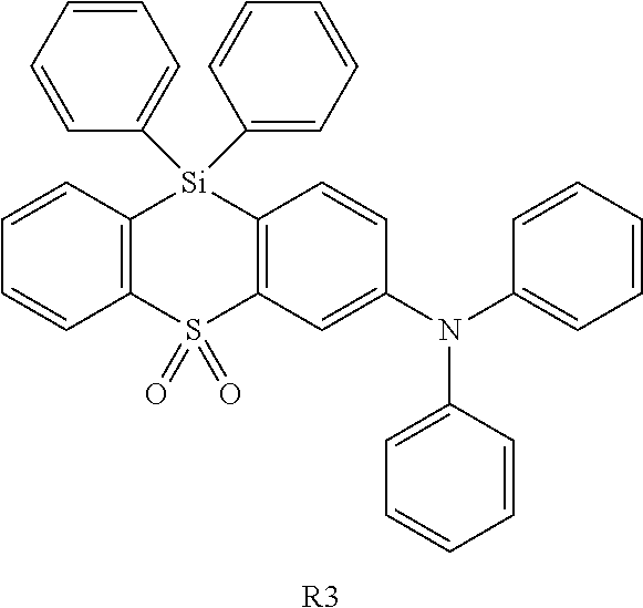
C1=CC2=C(C=C1)S(=O)(=O)C1=C([Si]2(C2=CC=CC=C2)C2=CC=CC=C2)C=CC(N(C2=CC=CC=C2)C2=CC=CC=C2)=C1.[R3]
